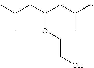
CC(CC(CC(C)C)OCCO)C
